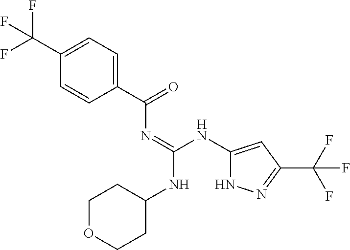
C1=CC(C(N=C(NC2=CC(C(F)(F)F)=NN2)NC2CCOCC2)=O)=CC=C1C(F)(F)F
